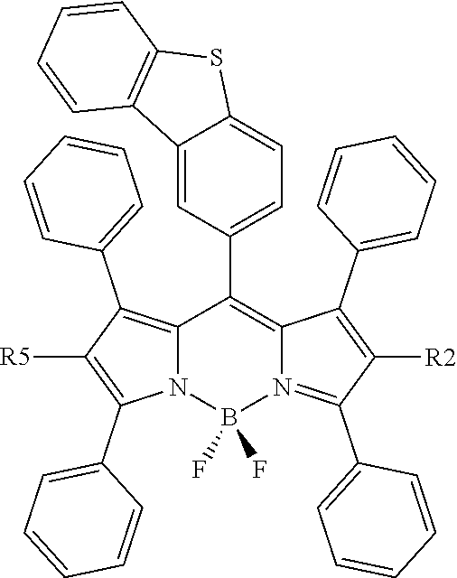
C12=C(C3=CC=CC=C3)C([R5])=C(C3=CC=CC=C3)N1B(F)(F)N1=C(C3=CC=CC=C3)C([R2])=C(C3=CC=CC=C3)C1=C2C1=CC=C2C(=C1)C1=C(S2)C=CC=C1
